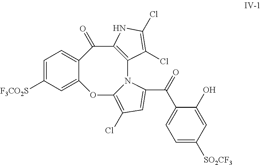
C1=C([F3CO2S])C=C2C(=C1)C(=O)C1=C(N3C(=C(Cl)C=C3C(=O)C3=CC=C([SO2CF3])C=C3O)O2)C(Cl)=C(Cl)N1
